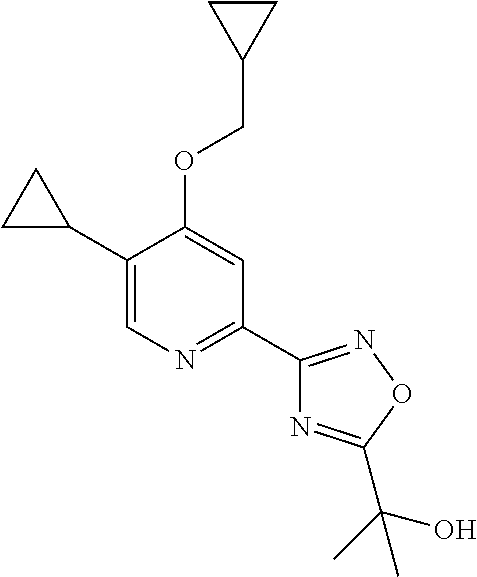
C1(C2CC2)=CN=C(C2=NOC(C(C)(O)C)=N2)C=C1OCC1CC1
